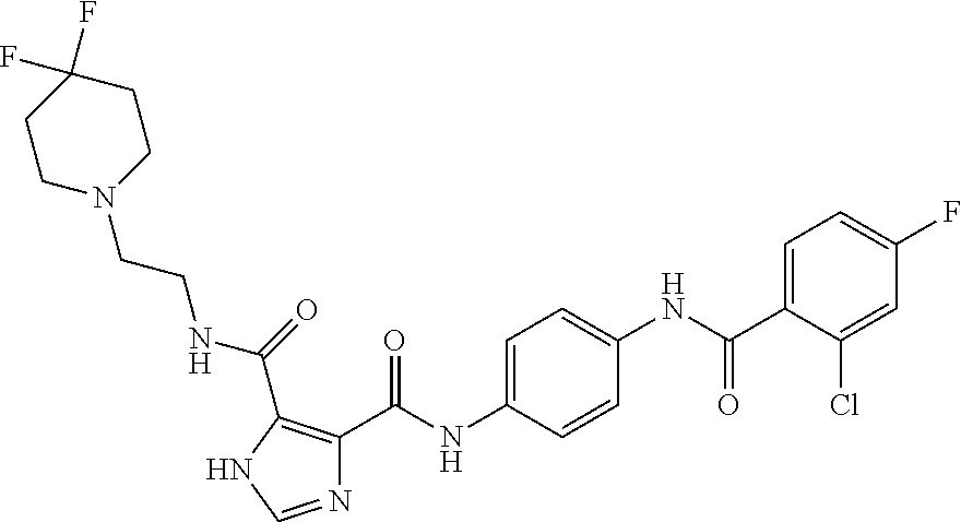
N1=CNC(C(=O)NCCN2CCC(F)(F)CC2)=C1C(NC1=CC=C(NC(C2=CC=C(F)C=C2Cl)=O)C=C1)=O
